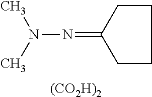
N(N(C)C)=C1CCCC1.[(CO2H)2]
